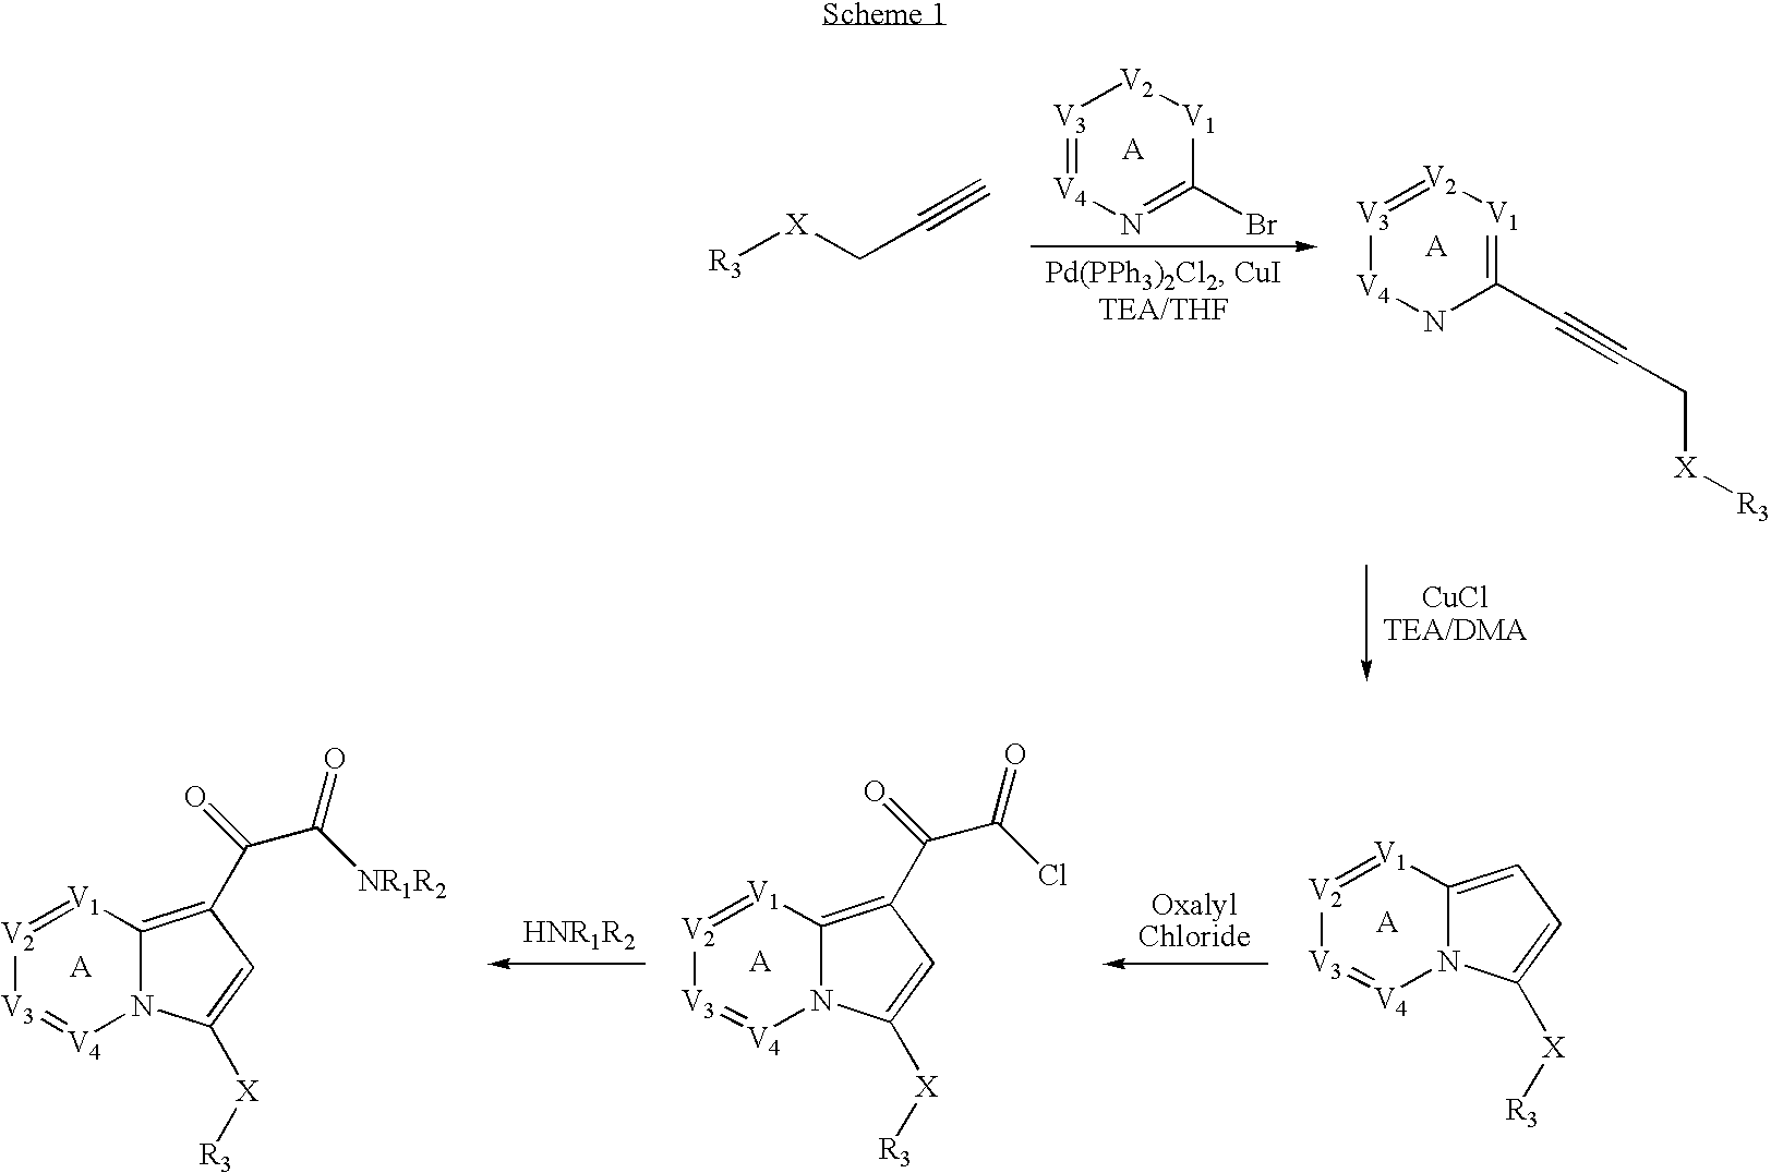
[R3][X]CC#C.[V3]1=[V4]N=C(Br)[V1][V2]1.[V3]1=[V2][V1]=C(C#CC[X][R3])N[V4]1.[V2]1=[V1]C2=C(C(C([NR1R2])=O)=O)C=C([X][R3])N2[V4]=[V3]1.[V2]1=[V1]C2=C(C(C(Cl)=O)=O)C=C([X][R3])N2[V4]=[V3]1.[V2]1=[V1]C2=CC=C([X][R3])N2[V4]=[V3]1
